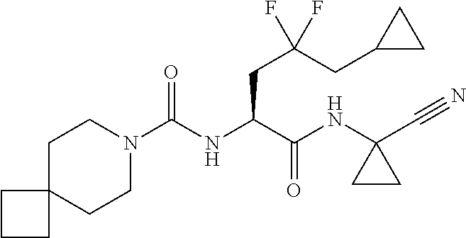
C1CN(C(NC(C(NC2(C#N)CC2)=O)CC(CC2CC2)(F)F)=O)CCC12CCC2
